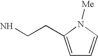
NCCC1=CC=CN1[Me]
